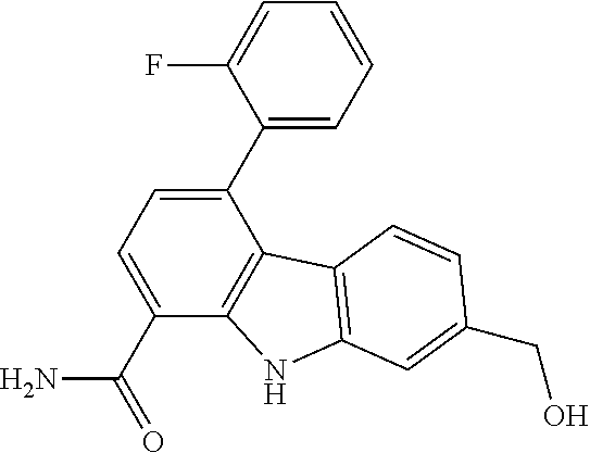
C1(C2=CC=CC=C2F)=CC=C(C(=O)N)C2=C1C1=C(N2)C=C(CO)C=C1
